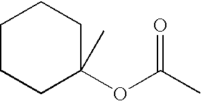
C1CCC(OC(C)=O)(C)CC1
